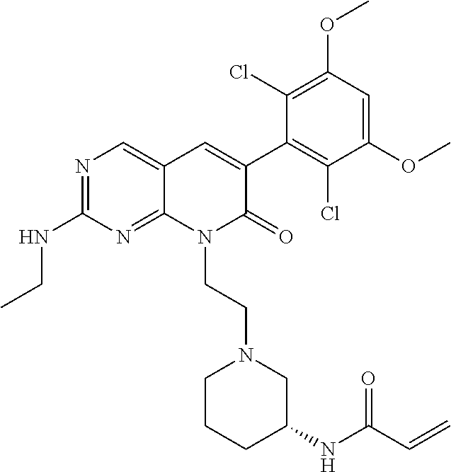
C1(NCC)=NC=C2C(=N1)N(CCN1CCCC(NC(C=C)=O)C1)C(=O)C(C1=C(Cl)C(OC)=CC(OC)=C1Cl)=C2
